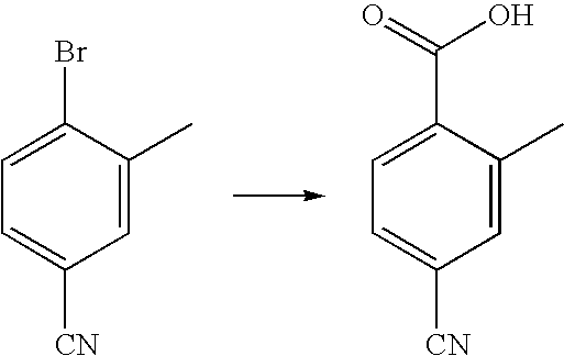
C1=C(C)C(Br)=CC=C1[CN].C1=C(C)C(C(=O)O)=CC=C1[CN]
